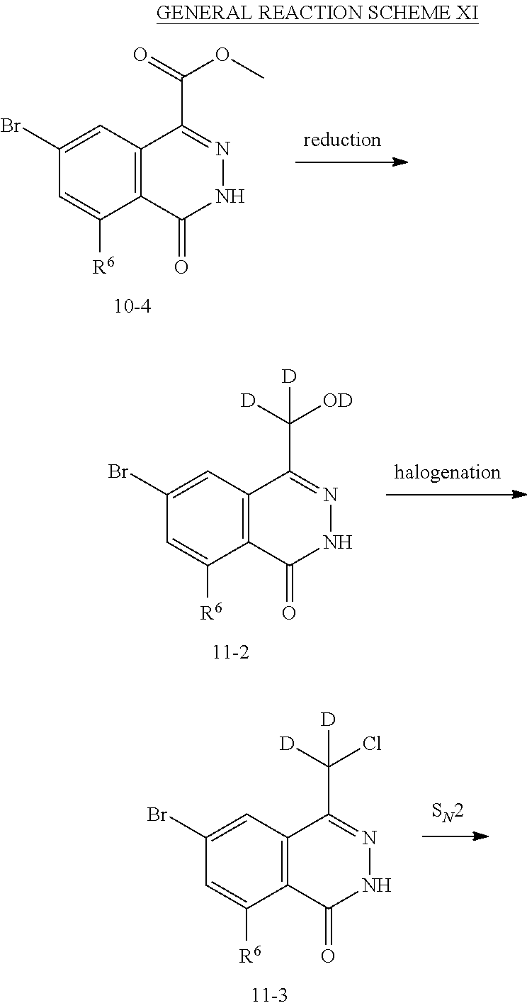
C1=C([R6])C2=C(C=C1Br)C(C(OC)=O)=NNC2=O.C1=C([R6])C2=C(C=C1Br)C(C([OD])([D])[D])=NNC2=O.C1=C([R6])C2=C(C=C1Br)C(C(Cl)([D])[D])=NNC2=O
